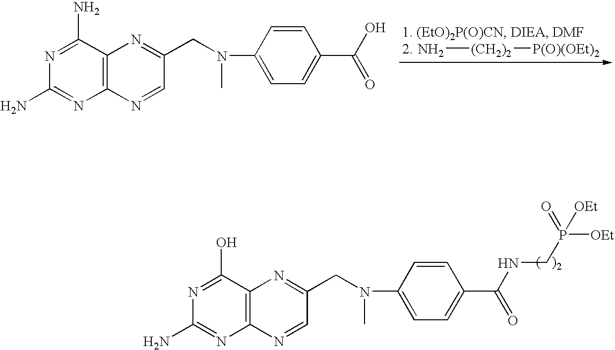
C1(N)=NC2=C(C(O)=N1)N=C(CN(C)C1=CC=C(C(NCP([OEt])([OEt])=O)=O)C=C1)C=N2.C1(N)=NC2=C(C(N)=N1)N=C(CN(C)C1=CC=C(C(O)=O)C=C1)C=N2.N[(CH2)2][P(O)(OEt)2]
